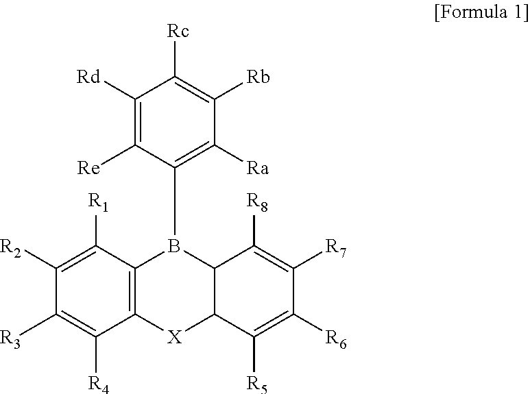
C12=C(C([R1])=C([R2])C([R3])=C1[R4])B(C1=C([Ra])C([Rb])=C([Rc])C([Rd])=C1[Re])C1C([X]2)C([R5])=C([R6])C([R7])=C1[R8]
